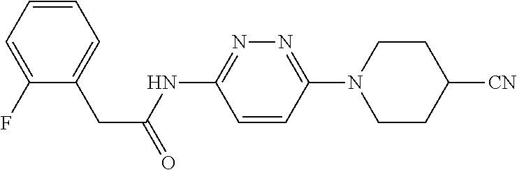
C1=CC(N2CCC([CN])CC2)=NN=C1NC(CC1=CC=CC=C1F)=O
